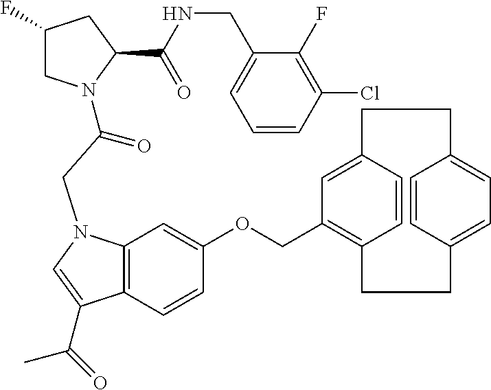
C12=C(C=CC(OCC3=C4C=CC(=C3)CCC3=CC=C(CC4)C=C3)=C1)C(C(=O)C)=CN2CC(=O)N1CC(F)CC1C(NCC1=CC=CC(Cl)=C1F)=O
